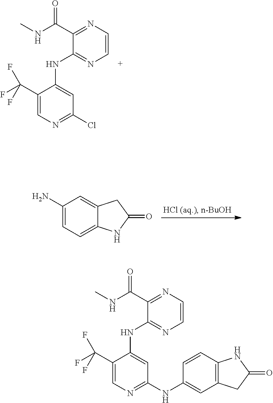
C1(C(NC)=O)=NC=CN=C1NC1=CC(Cl)=NC=C1C(F)(F)F.C1(N)=CC=C2C(=C1)CC(=O)N2.C1(C(NC)=O)=NC=CN=C1NC1=CC(NC2=CC3=C(C=C2)NC(=O)C3)=NC=C1C(F)(F)F
